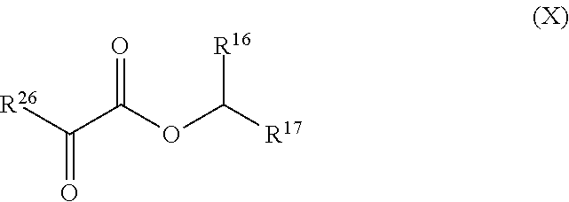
[R26]C(C(OC([R17])[R16])=O)=O
